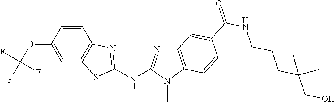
C1(OC(F)(F)F)=CC2=C(C=C1)N=C(NC1=NC3=C(N1C)C=CC(C(NCCCC(CO)(C)C)=O)=C3)S2
